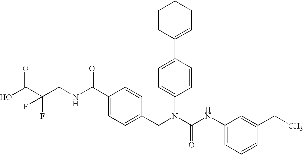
OC(C(CNC(C1=CC=C(CN(C(NC2=CC=CC(CC)=C2)=O)C2=CC=C(C3=CCCCC3)C=C2)C=C1)=O)(F)F)=O
